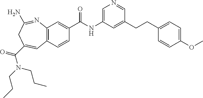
C1=C(NC(C2=CC3=C(C=C2)C=C(C(N(CCC)CCC)=O)CC(N)=N3)=O)C=C(CCC2=CC=C(OC)C=C2)C=N1
